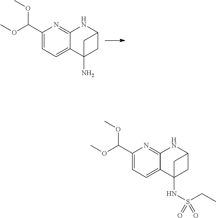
C1(C(OC)OC)=CC=C2C(=N1)NC1CC2(N)C1.C1(C(OC)OC)=CC=C2C(=N1)NC1CC2(NS(CC)(=O)=O)C1
